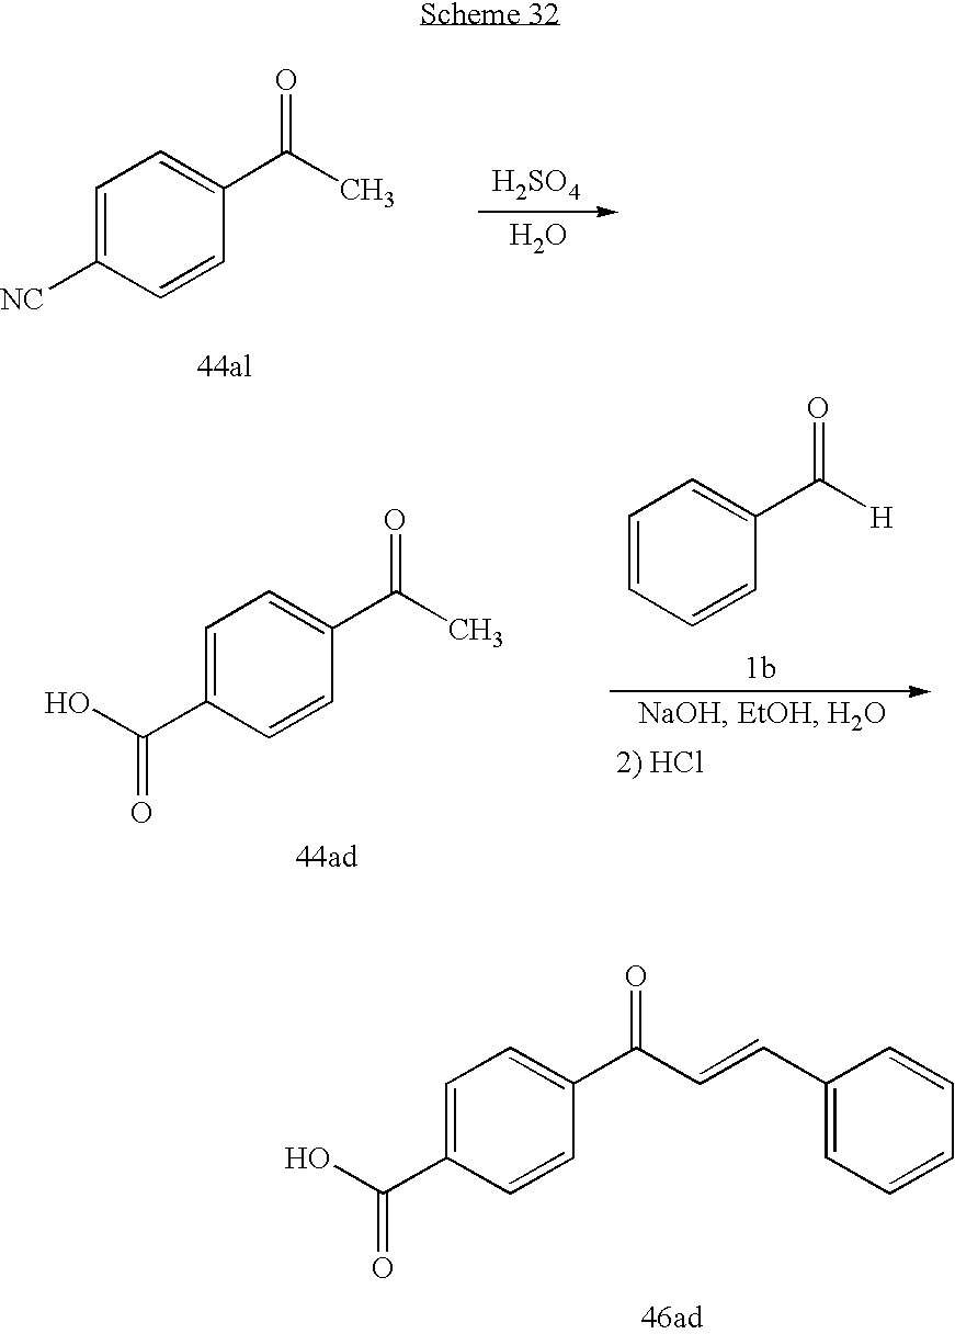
C1=C([NC])C=CC(C(=O)C)=C1.[H2SO4].O.C(=O)(C=CC1=CC=CC=C1)C1=CC=C(C(=O)O)C=C1.C1=CC=CC(C(=O)[H])=C1.C1=C(C(=O)O)C=CC(C(=O)C)=C1
